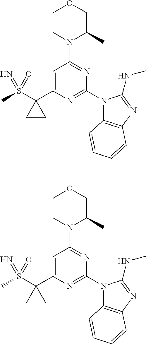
C1CN(C2=NC(N3C4=C(N=C3NC)C=CC=C4)=NC(C3(S(C)(=O)=N)CC3)=C2)C(C)CO1.C1CN(C2=NC(N3C4=C(N=C3NC)C=CC=C4)=NC(C3(S(C)(=O)=N)CC3)=C2)C(C)CO1
